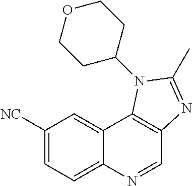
C1=NC2=CC=C([NC])C=C2C2=C1N=C(C)N2C1CCOCC1
